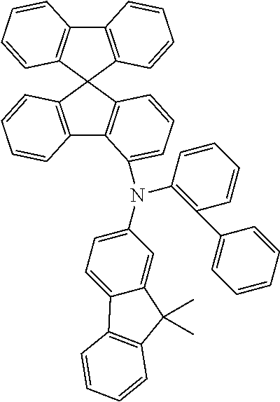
C12=C(C3(C4=C1C=CC=C4)C1=C(C4=C3C=CC=C4N(C3=CC=C4C(=C3)C(C)(C)C3=C4C=CC=C3)C3=C(C4=CC=CC=C4)C=CC=C3)C=CC=C1)C=CC=C2
